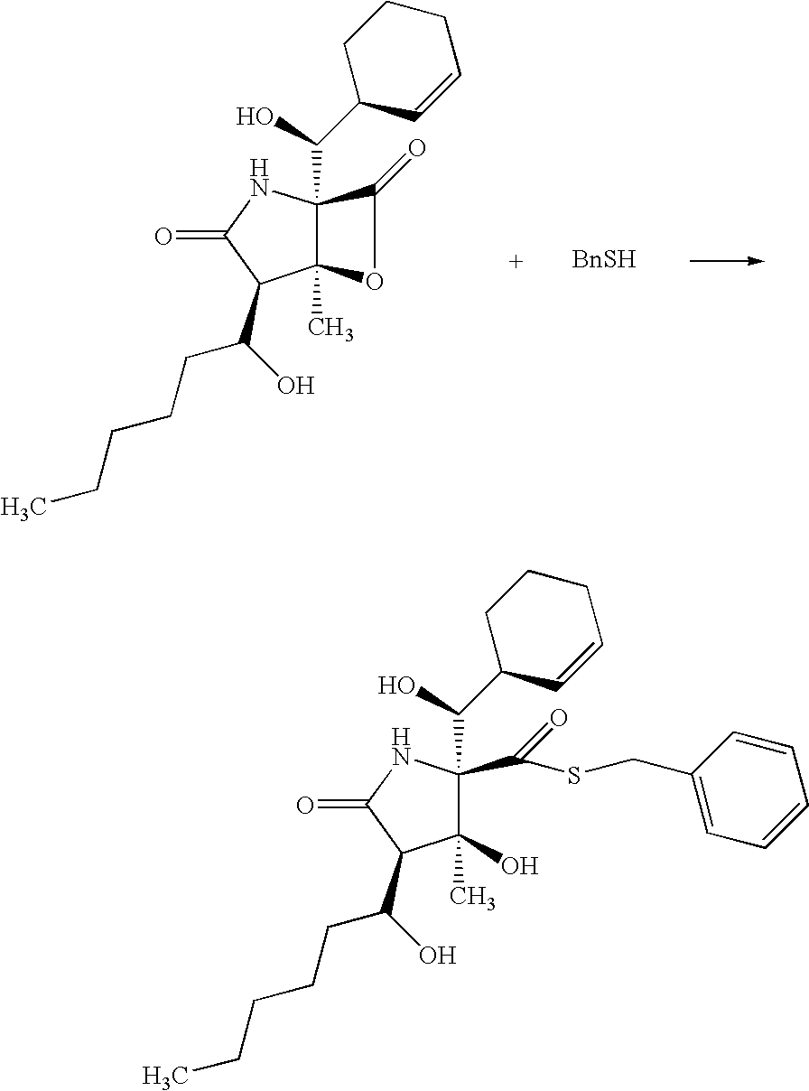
C12(C)C(C(O)C3C=CCCC3)(NC(=O)C1C(CCCCC)O)C(=O)O2.[BnSH].C1(O)(C)C(C(O)C2C=CCCC2)(C(SCC2=CC=CC=C2)=O)NC(=O)C1C(CCCCC)O
